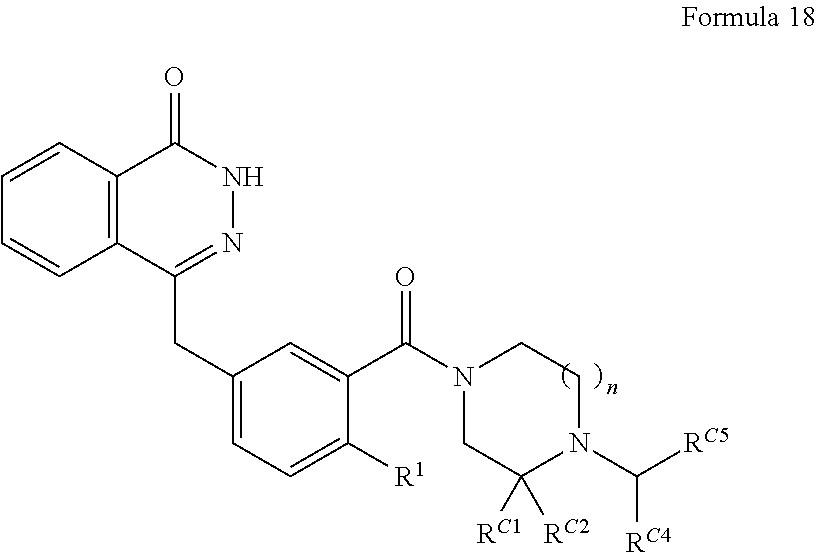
C1=CC2=C(C=C1)C(CC1=CC=C([R1])C(C(N3CC([RC1])([RC2])N(C([RC5])[RC4])CC3)=O)=C1)=NNC2=O
